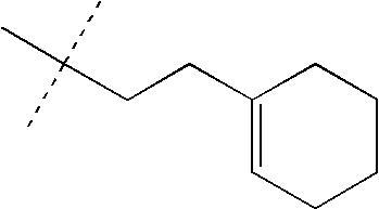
C(CCC1=CCCCC1)(C)(C)C
